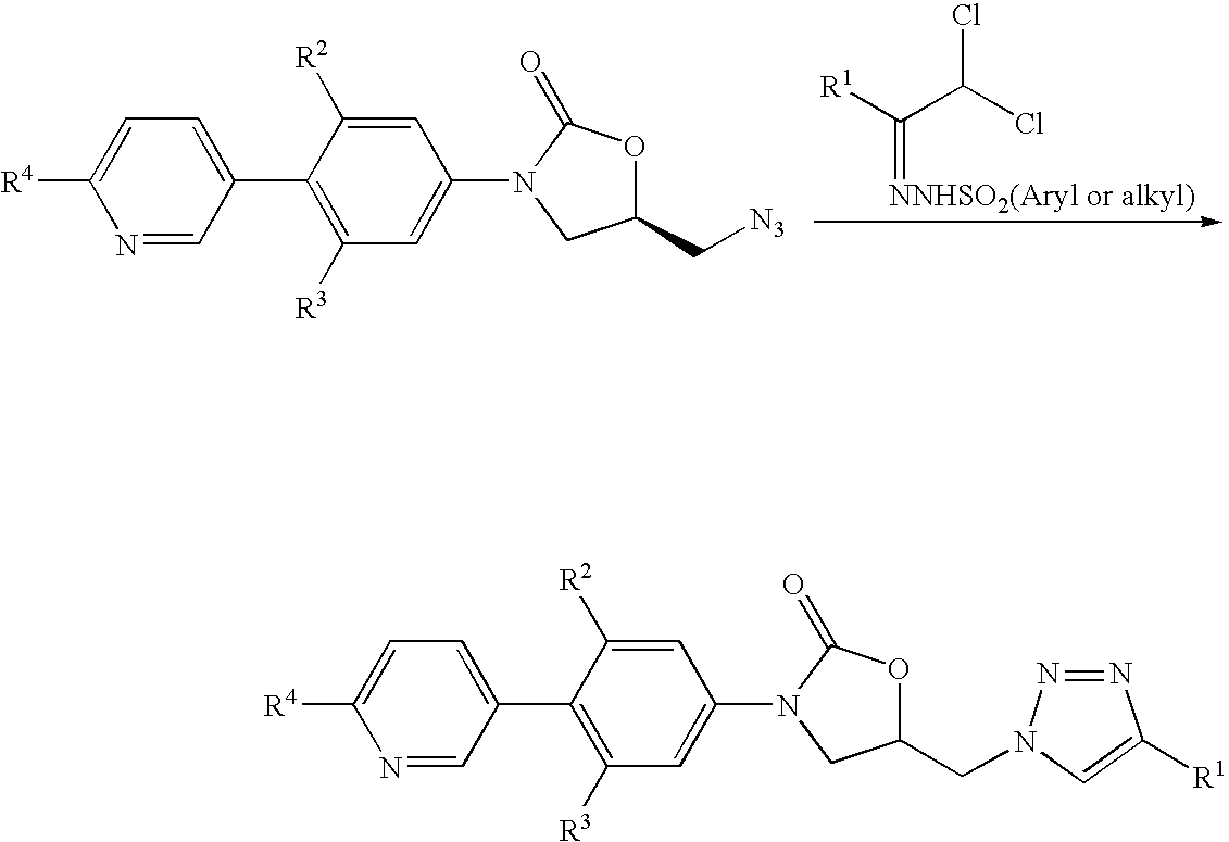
[R1]C(C(Cl)Cl)=[NNHSO2(Aryl or alkyl)].C1=C(C2=C([R3])C=C(N3C(=O)OC(C[N3])C3)C=C2[R2])C=NC([R4])=C1.C1=C(C2=C([R3])C=C(N3C(=O)OC(CN4N=NC([R1])=C4)C3)C=C2[R2])C=NC([R4])=C1
